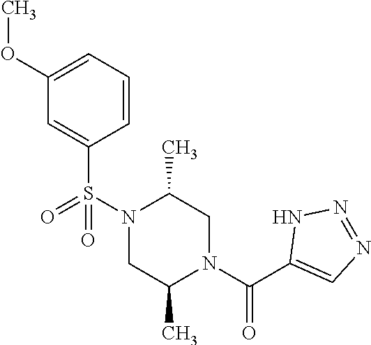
C1(OC)=CC=CC(S(N2C(C)CN(C(C3=CN=NN3)=O)C(C)C2)(=O)=O)=C1
